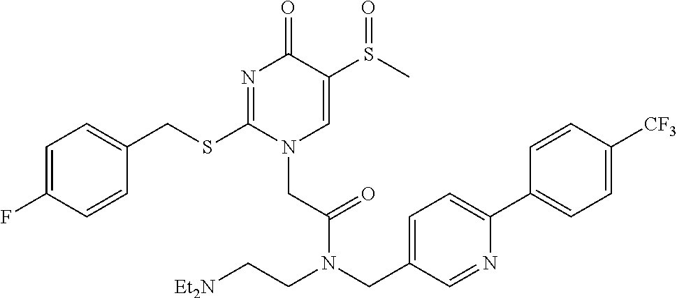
C1=C(F)C=CC(CSC2=NC(=O)C(S(=O)C)=CN2CC(=O)N(CC2=CC=C(C3=CC=C([CF3])C=C3)N=C2)CC[Et2N])=C1
